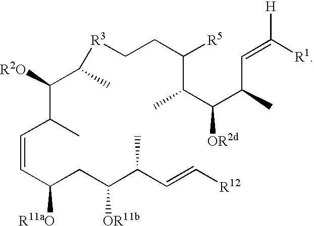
C(=CC(C([R2O])C(C)[R3]CCC([R5])C(C)C(C(C)C=C([R1])[H])[OR2d])C)C([R11aO])CC(C(C=C[R12])C)[OR11b]
